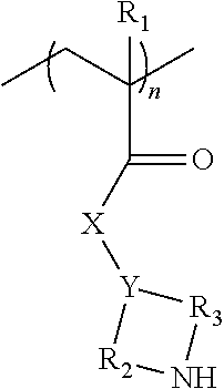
CCC(C)([R1])C([X][Y]1[R2]N[R3]1)=O
